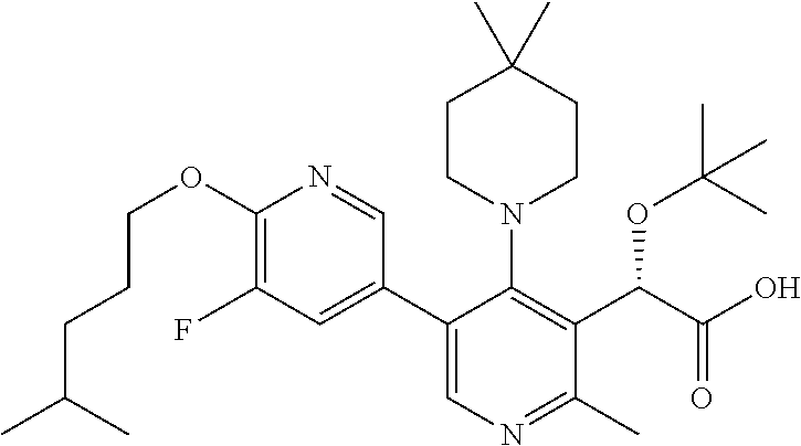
C1(C2=CN=C(C)C(C(C(O)=O)OC(C)(C)C)=C2N2CCC(C)(C)CC2)=CC(F)=C(OCCCC(C)C)N=C1
